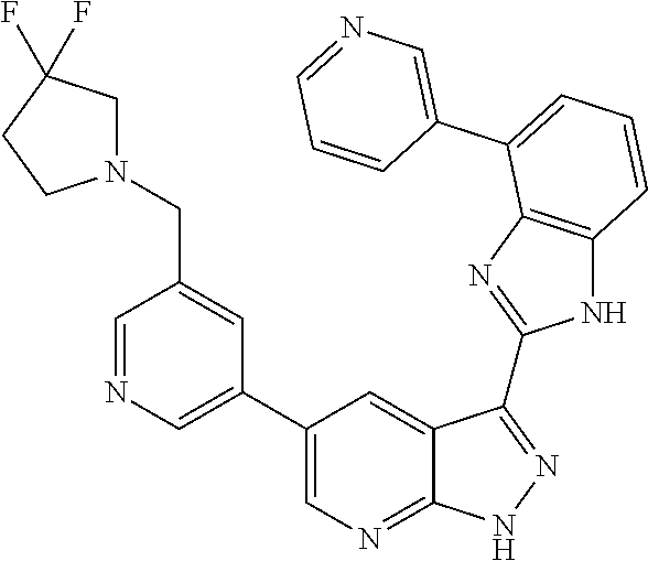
C1=NC=C(C2=CN=C3C(=C2)C(C2=NC4=C(N2)C=CC=C4C2=CN=CC=C2)=NN3)C=C1CN1CC(F)(F)CC1
